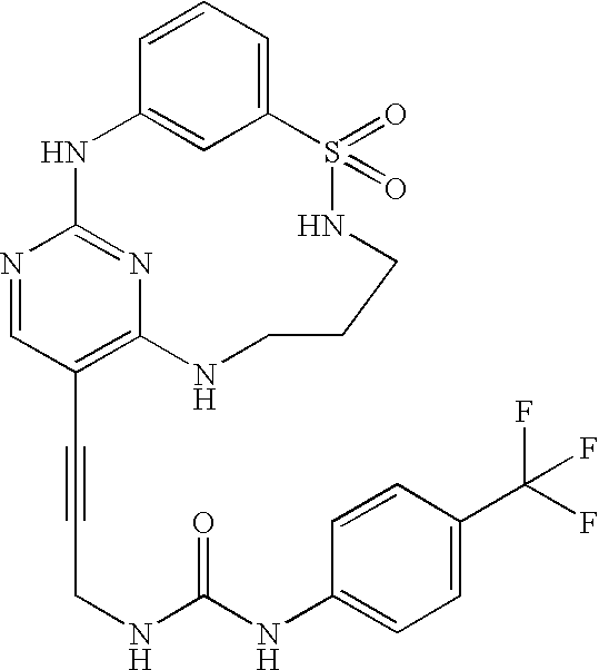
C1=CC=C2C=C1NC1=NC(=C(C#CCNC(NC3=CC=C(C(F)(F)F)C=C3)=O)C=N1)NCCCNS2(=O)=O
